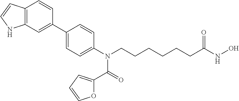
C1(C2=CC3=C(C=C2)C=CN3)=CC=C(N(CCCCCCC(NO)=O)C(=O)C2=CC=CO2)C=C1
